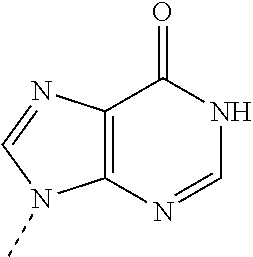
C12=C(N=CNC1=O)N(C)C=N2
